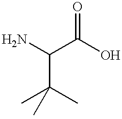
C(N)(C(O)=O)C(C)(C)C
